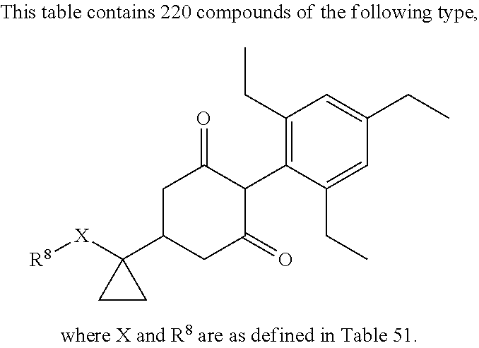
C1(CC)=C(C2C(=O)CC(C3([X][R8])CC3)CC2=O)C(CC)=CC(CC)=C1
